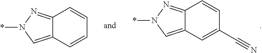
C12=NN(*)C=C1C=CC=C2.C12=NN(*)C=C1C=C(C#N)C=C2
